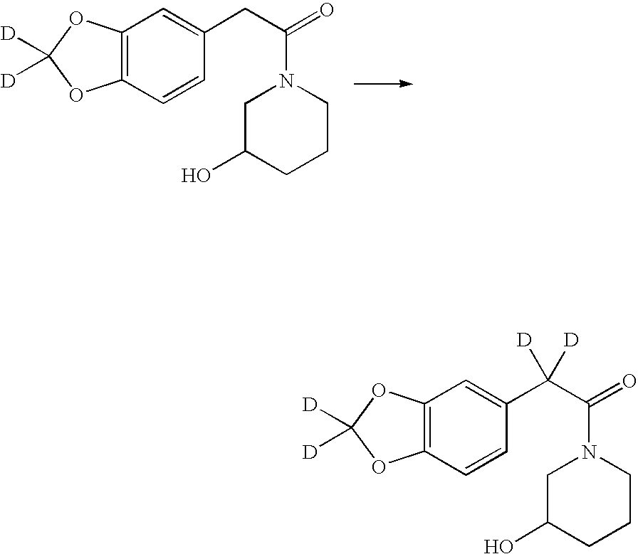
C12=C(C=CC(CC(=O)N3CC(O)CCC3)=C1)OC([D])([D])O2.C12=C(C=CC(C(C(N3CC(O)CCC3)=O)([D])[D])=C1)OC([D])([D])O2
